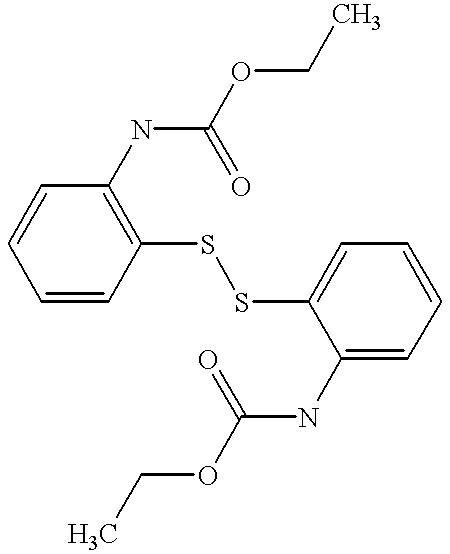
C1=CC(SSC2=CC=CC=C2NC(OCC)=O)=C(NC(OCC)=O)C=C1
